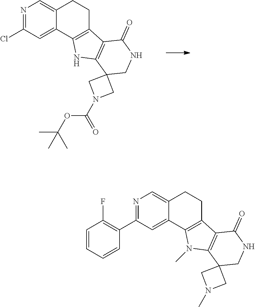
N1=C(Cl)C=C2C(=C1)CCC1=C2NC2=C1C(=O)NCC21CN(C(OC(C)(C)C)=O)C1.N1=C(C2=C(F)C=CC=C2)C=C2C(=C1)CCC1=C2N(C)C2=C1C(=O)NCC21CN(C)C1
